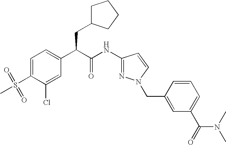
C1=C(S(=O)(C)=O)C(Cl)=CC(C(C(NC2=NN(CC3=CC(C(=O)N(C)C)=CC=C3)C=C2)=O)CC2CCCC2)=C1
